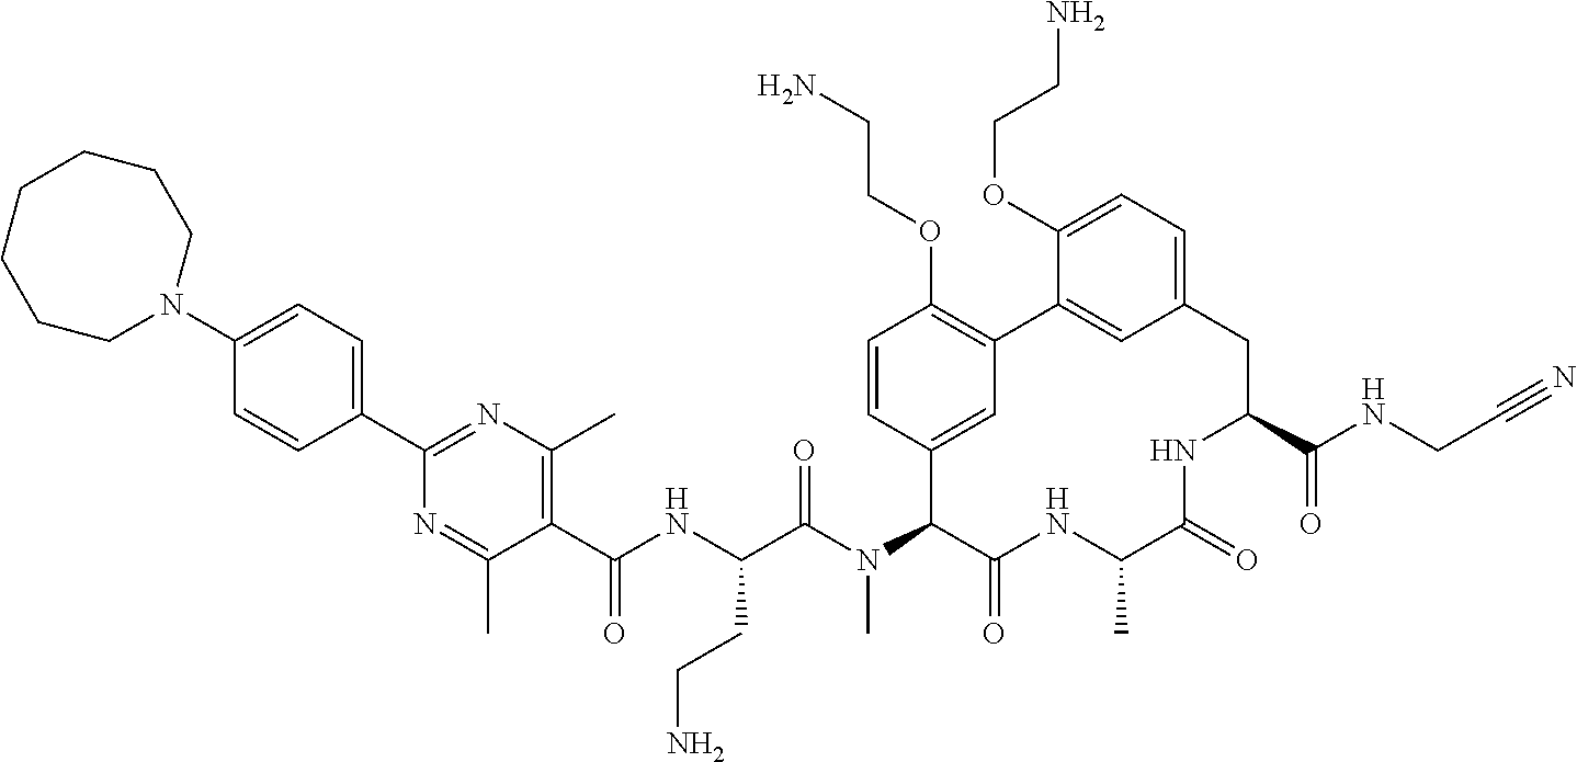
C1=CC(C2=NC(C)=C(C(NC(C(N(C3C4=CC(=C(OCCN)C=C4)C4=CC(=CC=C4OCCN)CC(C(NCC#N)=O)NC(=O)C(C)NC3=O)C)=O)CCN)=O)C(C)=N2)=CC=C1N1CCCCCCC1
